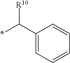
*C(C1=CC=CC=C1)[R10]
